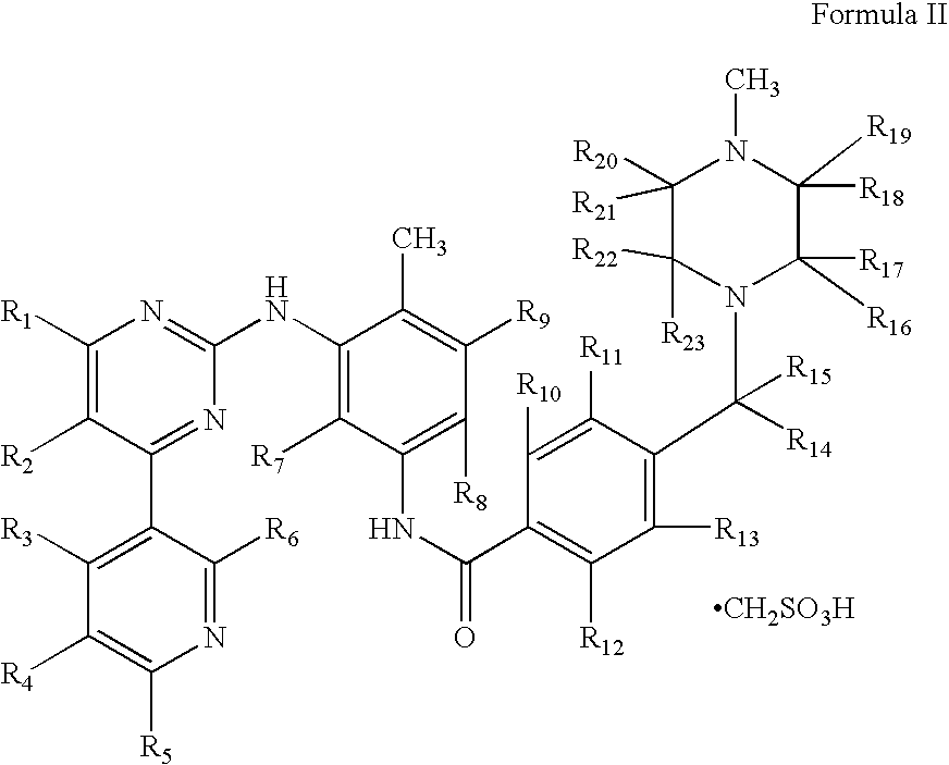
C1([R1])=C([R2])C(C2=C([R3])C([R4])=C([R5])N=C2[R6])=NC(NC2=C([R7])C(NC(=O)C3=C([R12])C([R13])=C(C(N4C([R16])([R17])C([R19])([R18])N(C)C([R20])([R21])C4([R22])[R23])([R14])[R15])C([R11])=C3[R10])=C([R8])C([R9])=C2C)=N1.[CH2SO3H]
